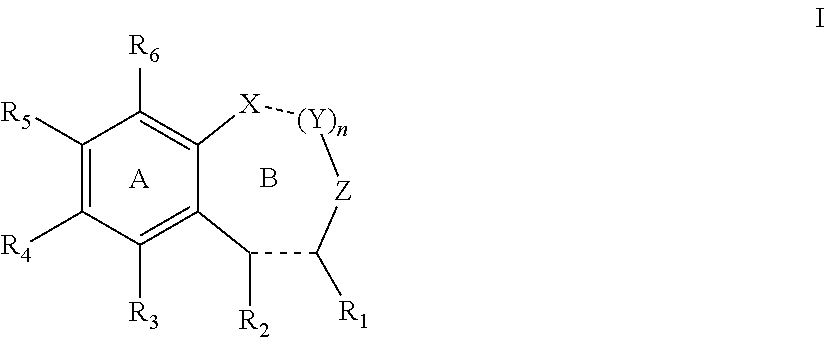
C1([R5])=C([R4])C([R3])=C2C(=C1[R6])[X][(Y)n][Z]C([R1])C2[R2].[A].B
